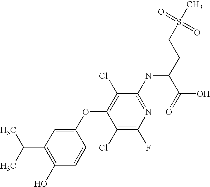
N(C1=NC(F)=C(Cl)C(OC2=CC(C(C)C)=C(O)C=C2)=C1Cl)C(CCS(C)(=O)=O)C(=O)O
